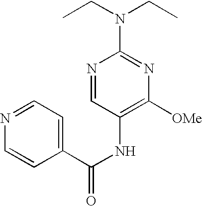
C1(C(=O)NC2=C([OMe])N=C(N(CC)CC)N=C2)=CC=NC=C1
